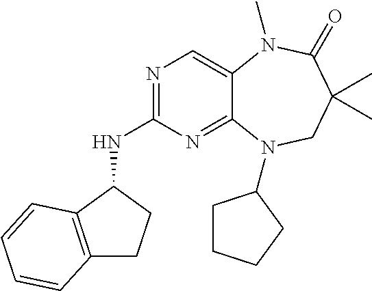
N1=C(NC2CCC3=C2C=CC=C3)N=C2C(=C1)N(C)C(=O)C(C)(C)CN2C1CCCC1
